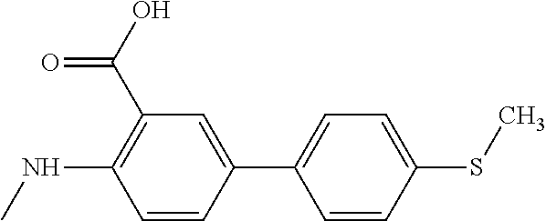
C1=CC(C2=CC=C(SC)C=C2)=CC(C(O)=O)=C1NC
